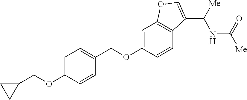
C1(COC2=CC3=C(C=C2)C(C([Me])NC([Me])=O)=CO3)=CC=C(OCC2CC2)C=C1
